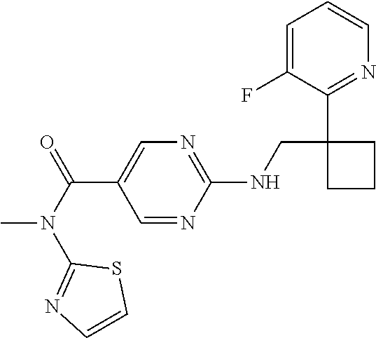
C(C1=CN=C(NCC2(C3=NC=CC=C3F)CCC2)N=C1)(N(C1=NC=CS1)C)=O
